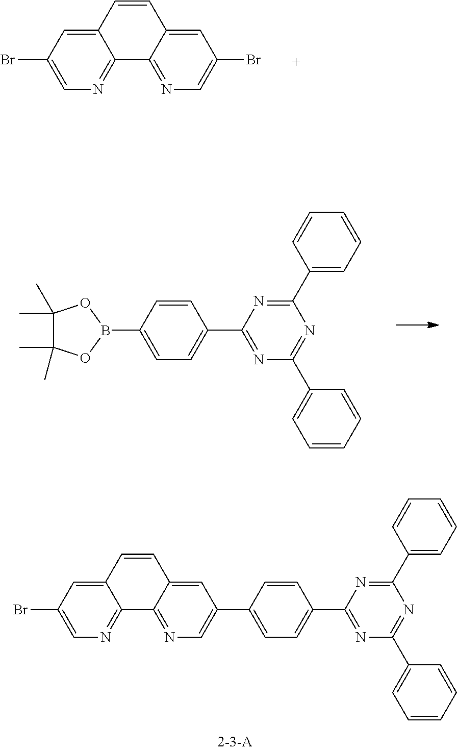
C12=NC=C(Br)C=C1C=CC1=CC(C3=CC=C(C4=NC(C5=CC=CC=C5)=NC(C5=CC=CC=C5)=N4)C=C3)=CN=C21.C12=NC=C(Br)C=C1C=CC1=CC(Br)=CN=C21.C1(C)(C)C(C)(C)OB(C2=CC=C(C3=NC(C4=CC=CC=C4)=NC(C4=CC=CC=C4)=N3)C=C2)O1
